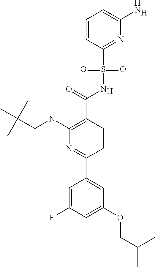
[H].C1(C(=O)NS(C2=NC(N)=CC=C2)(=O)=O)=C(N(CC(C)(C)C)C)N=C(C2=CC(OCC(C)C)=CC(F)=C2)C=C1.[H]
